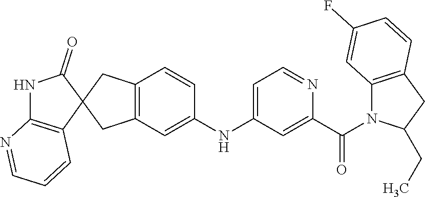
C12=C(N=CC=C1)NC(=O)C21CC2=C(C=C(NC3=CC=NC(C(=O)N4C5=C(CC4CC)C=CC(F)=C5)=C3)C=C2)C1
